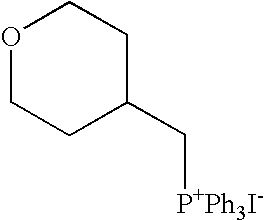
O1CCC(C[P+Ph3I-])CC1
